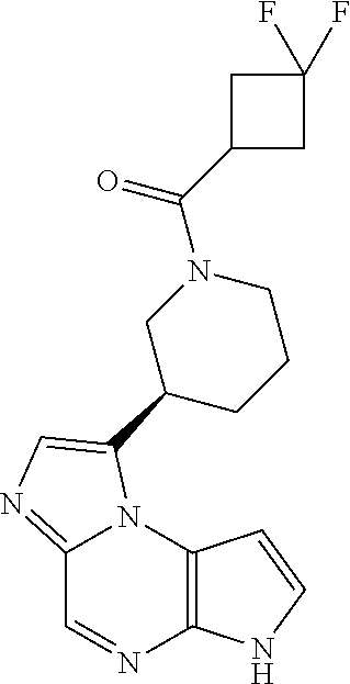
C12=NC=C(C3CCCN(C(=O)C4CC(F)(F)C4)C3)N1C1=C(N=C2)NC=C1
